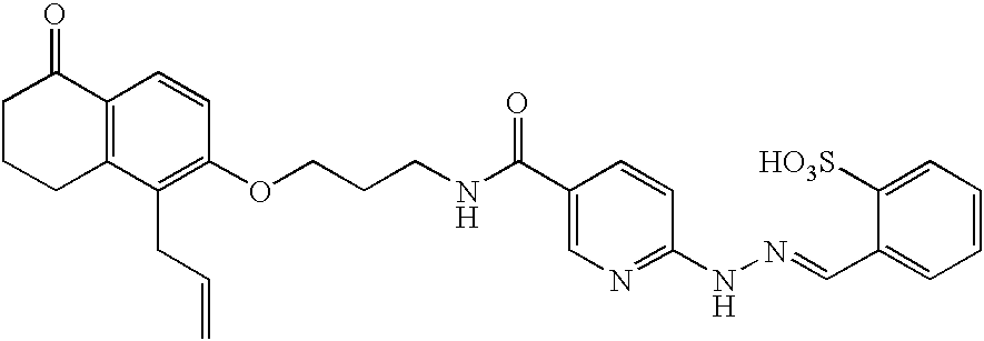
C1(OCCCNC(C2=CN=C(NN=CC3=CC=CC=C3[HO3S])C=C2)=O)=C(CC=C)C2=C(C=C1)C(=O)CCC2
